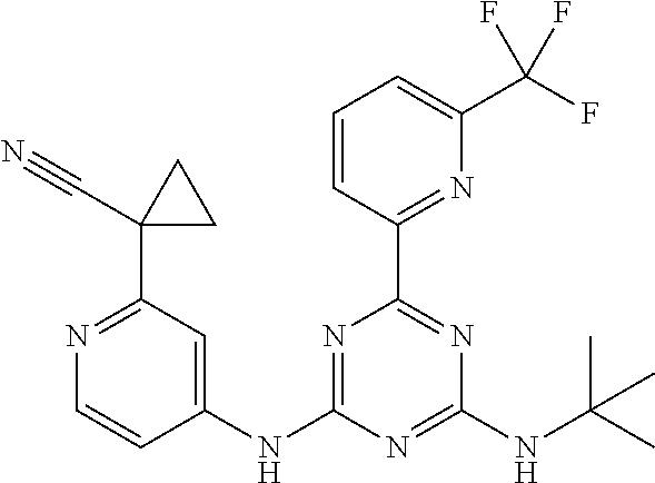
C1(NC2=NC(C3=NC(C(F)(F)F)=CC=C3)=NC(NC(C)(C)C)=N2)=CC(C2(C#N)CC2)=NC=C1
